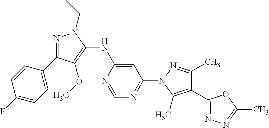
N1=C(C2=CC=C(F)C=C2)C(OC)=C(NC2=CC(N3C(C)=C(C4=NN=C(C)O4)C(C)=N3)=NC=N2)N1CC
